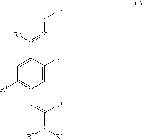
C1(N=C(N([R3])[R2])[R1])=C([R4])C=C(C([R6])=N[Y][R7])C([R5])=C1
